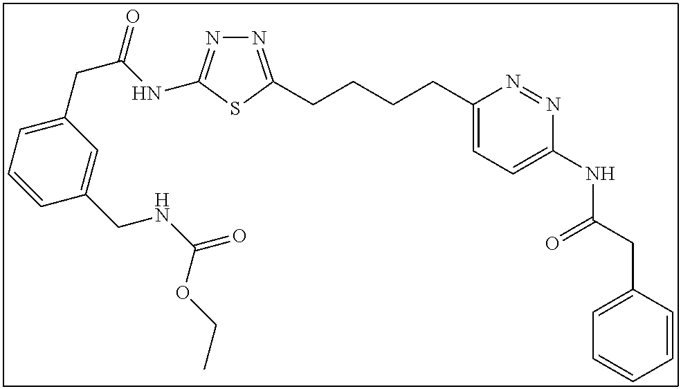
N1=C(CCCCC2=CC=C(NC(CC3=CC=CC=C3)=O)N=N2)SC(NC(CC2=CC=CC(CNC(=O)OCC)=C2)=O)=N1
